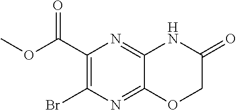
C1(C(OC)=O)=C(Br)N=C2C(=N1)NC(=O)CO2
